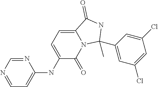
C1=NC=NC(NC2=CC=C3N(C2=O)C(C)(C2=CC(Cl)=CC(Cl)=C2)NC3=O)=C1
